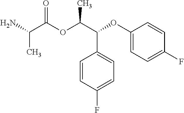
NC(C(OC(C(C1=CC=C(F)C=C1)OC1=CC=C(F)C=C1)C)=O)C
